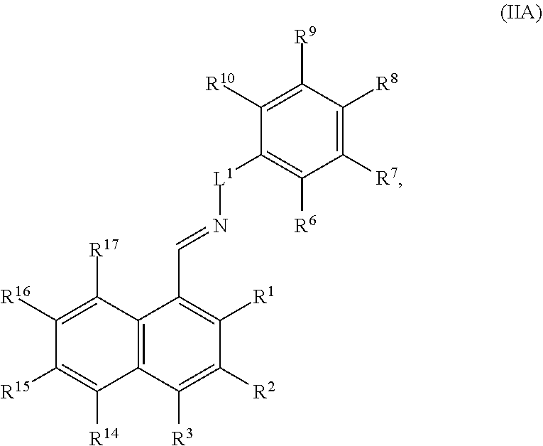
C1([R10])=C([R9])C([R8])=C([R7])C([R6])=C1[L1]N=CC1=C([R1])C([R2])=C([R3])C2=C1C([R17])=C([R16])C([R15])=C2[R14]
